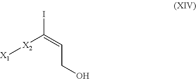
[X1][X2]C(=CCO)I
